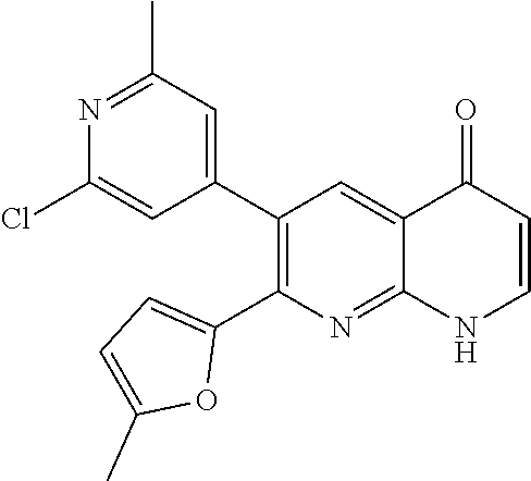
N1=C(C)C=C(C2=C(C3=CC=C(C)O3)N=C3C(=C2)C(=O)C=CN3)C=C1Cl
